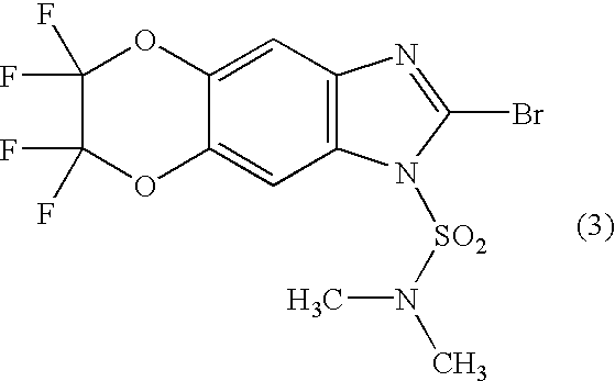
C12=CC3=C(C=C1OC(F)(F)C(F)(F)O2)N=C(Br)N3[SO2]N(C)C
